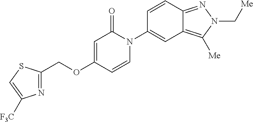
C(OC1=CC(=O)N(C2=CC3=C([Me])N(C[Me])N=C3C=C2)C=C1)C1=NC([F3C])=CS1
